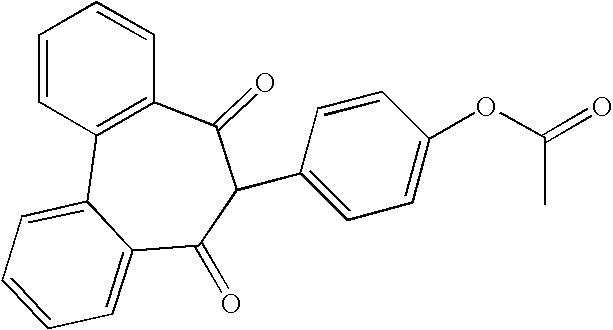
C1=CC2=C(C=C1)C(=O)C(C1=CC=C(OC(=O)C)C=C1)C(=O)C1=CC=CC=C21
